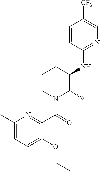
O(CC)C1=CC=C(C)N=C1C(N1C(C)C(NC2=NC=C([CF3])C=C2)CCC1)=O
